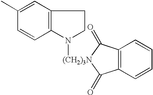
C12=C(C=C(C)C=C1)CCN2[(CH2)3N]1C(=O)C2=C(C1=O)C=CC=C2
